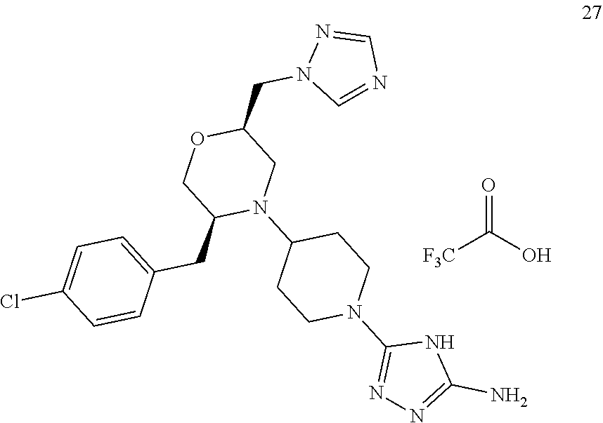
[F3C]C(O)=O.C(C1OCC(CC2=CC=C(Cl)C=C2)N(C2CCN(C3=NN=C(N)N3)CC2)C1)N1C=NC=N1
